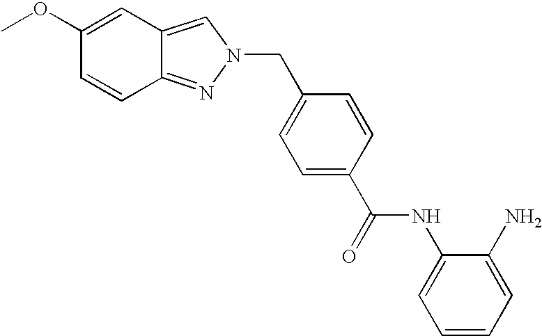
C12=NN(CC3=CC=C(C(NC4=CC=CC=C4N)=O)C=C3)C=C1C=C(OC)C=C2
